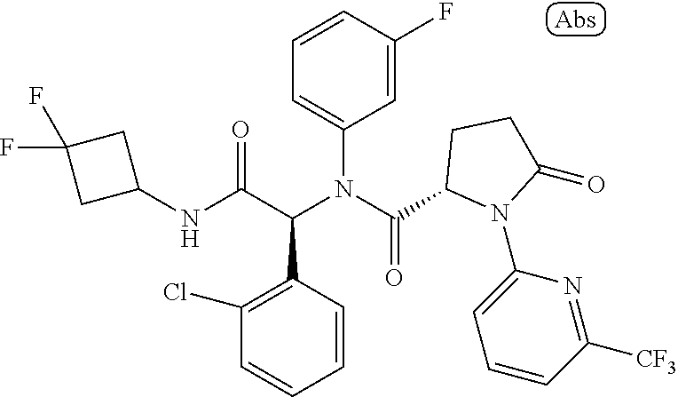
C1=CC(F)=CC(N(C(=O)C2N(C3=CC=CC([CF3])=N3)C(=O)CC2)C(C(NC2CC(F)(F)C2)=O)C2=C(Cl)C=CC=C2)=C1
